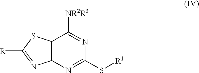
C12=C(N=C(S[R1])N=C1[NR2R3])N=C([R])S2
